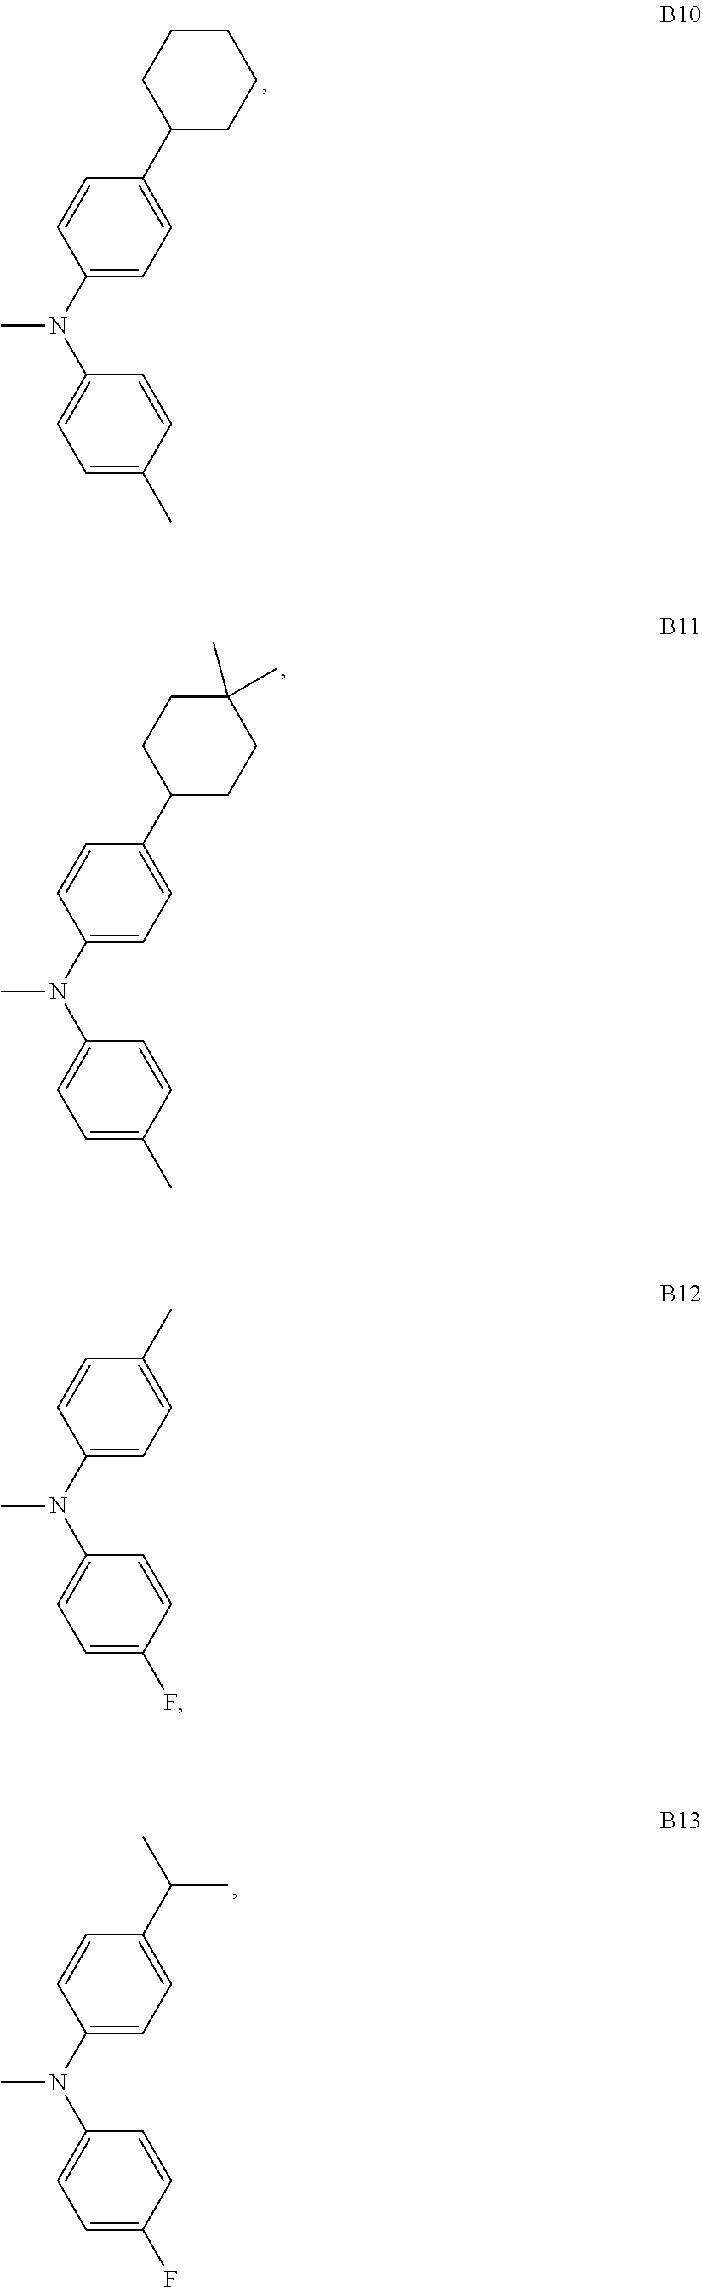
C1=C(F)C=CC(N(C2=CC=C(C)C=C2)C)=C1.C1=C(C)C=CC(N(C2=CC=C(C3CCCCC3)C=C2)C)=C1.C1=C(C)C=CC(N(C2=CC=C(C3CCC(C)(C)CC3)C=C2)C)=C1.C1=C(F)C=CC(N(C2=CC=C(C(C)C)C=C2)C)=C1
